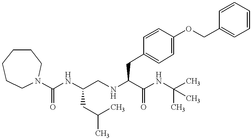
C(NC(CNC(C(NC(C)(C)C)=O)CC1=CC=C(OCC2=CC=CC=C2)C=C1)CC(C)C)(=O)N1CCCCCC1
